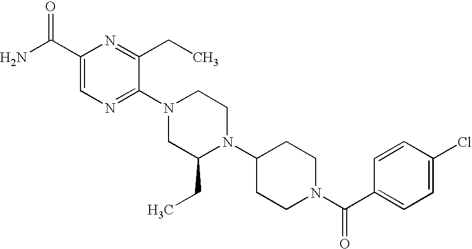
C1(C(N)=O)=CN=C(N2CC(CC)N(C3CCN(C(C4=CC=C(Cl)C=C4)=O)CC3)CC2)C(CC)=N1
